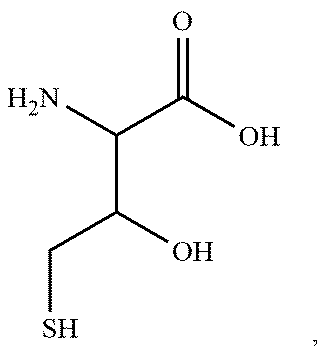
C(C(O)CS)(C(O)=O)N
